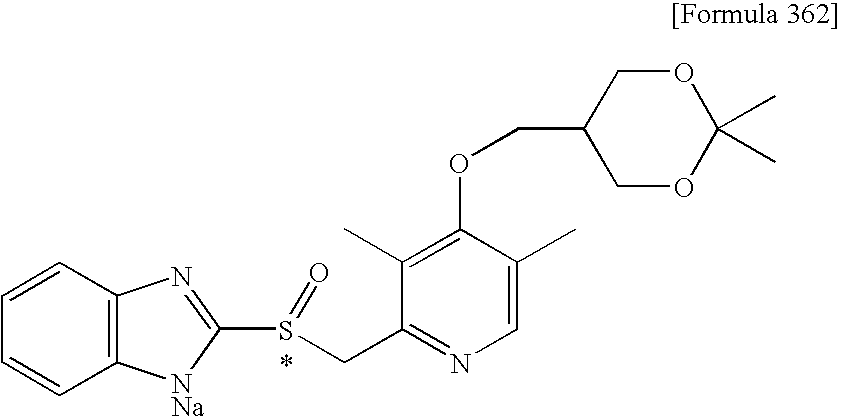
C1=CC2=C(C=C1)[NNa]C(S(CC1=NC=C(C)C(OCC3COC(C)(C)OC3)=C1C)=O)=N2
